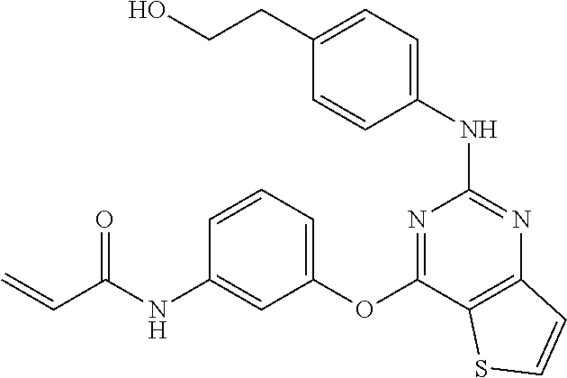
C1=CC(NC2=NC3=C(C(OC4=CC=CC(NC(C=C)=O)=C4)=N2)SC=C3)=CC=C1CCO
